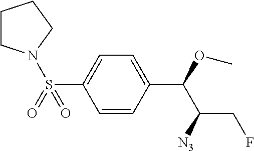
C1=CC(C(OC)C([N3])CF)=CC=C1S(=O)(=O)N1CCCC1
